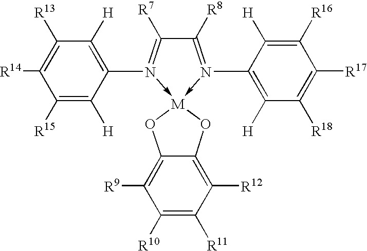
C1([R15])=C([H])C(N2->[M]3(-N(C4=C([H])C([R18])=C([R17])C([R16])=C4[H])=C([R8])C=2[R7])OC2=C([R12])C([R11])=C([R10])C([R9])=C2O3)=C([H])C([R13])=C1[R14]
